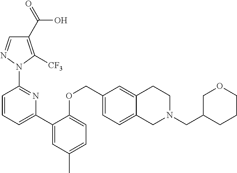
C1(C(=O)O)=C([CF3])N(C2=NC(C3=CC(C)=CC=C3OCC3=CC=C4C(=C3)CCN(CC3CCCOC3)C4)=CC=C2)N=C1
